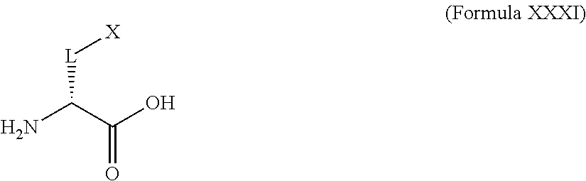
NC(C(O)=O)[L][X]
